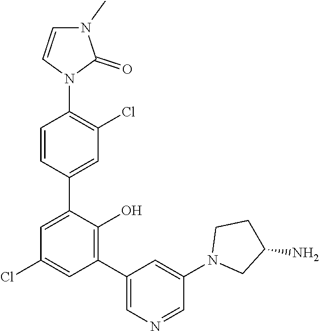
C1=C(C2=CC(Cl)=C(N3C(=O)N(C)C=C3)C=C2)C(O)=C(C2=CN=CC(N3CC(N)CC3)=C2)C=C1Cl
